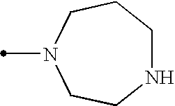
N1CCCN(C)CC1
